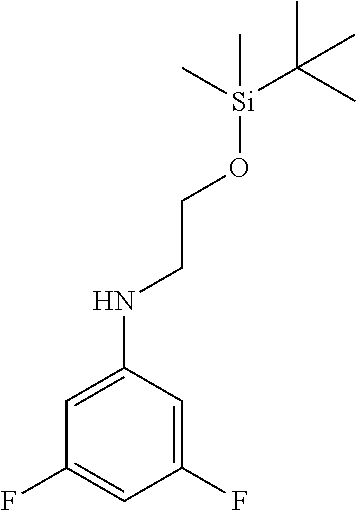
C1(NCCO[Si](C)(C(C)(C)C)C)=CC(F)=CC(F)=C1
